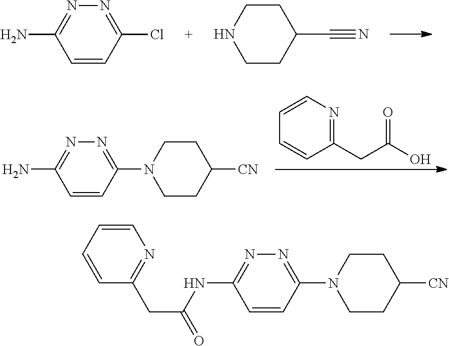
C1=CC(Cl)=NN=C1N.N1CCC(C#N)CC1.C1=CC(N2CCC([CN])CC2)=NN=C1N.C1(CC(O)=O)=NC=CC=C1.C1=CC(N2CCC([CN])CC2)=NN=C1NC(=O)CC1=NC=CC=C1
